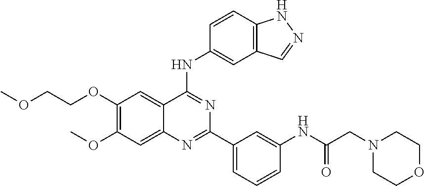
C1(OC)=C(OCCOC)C=C2C(=C1)N=C(C1=CC=CC(NC(CN3CCOCC3)=O)=C1)N=C2NC1=CC2=C(C=C1)NN=C2
